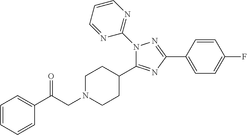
C1=CC=CC(C(CN2CCC(C3=NC(C4=CC=C(F)C=C4)=NN3C3=NC=CC=N3)CC2)=O)=C1
